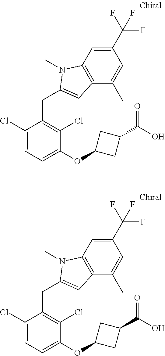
C1(Cl)=CC=C(OC2CC(C(O)=O)C2)C(Cl)=C1CC1=CC2=C(C=C(C(F)(F)F)C=C2C)N1C.C1(Cl)=CC=C(OC2CC(C(O)=O)C2)C(Cl)=C1CC1=CC2=C(C=C(C(F)(F)F)C=C2C)N1C
